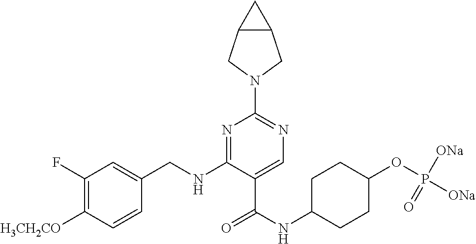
C1(F)=C([H3CH2CO])C=CC(CNC2=NC(N3CC4C(C3)C4)=NC=C2C(NC2CCC(OP([ONa])([ONa])=O)CC2)=O)=C1
